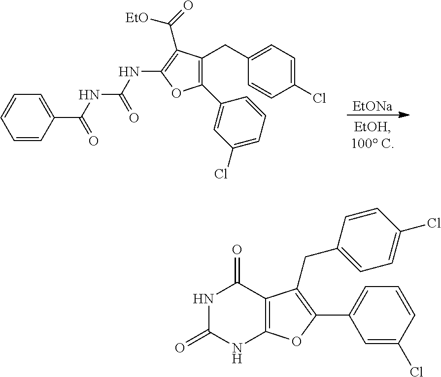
C1(C2=CC(Cl)=CC=C2)=C(CC2=CC=C(Cl)C=C2)C(C(=O)[EtO])=C(NC(NC(C2=CC=CC=C2)=O)=O)O1.[EtONa].N1C(=O)NC2=C(C1=O)C(CC1=CC=C(Cl)C=C1)=C(C1=CC=CC(Cl)=C1)O2
